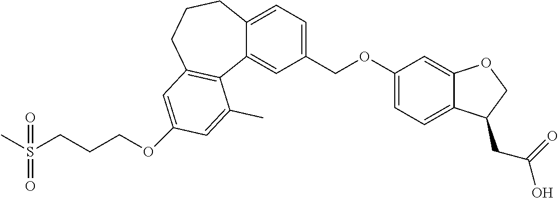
CS(CCCOC1=CC2=C(C3=CC(COC4=CC=C5C(=C4)OCC5CC(=O)O)=CC=C3CCC2)C(C)=C1)(=O)=O
